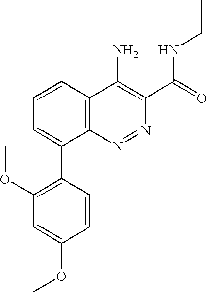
C1(OC)=C(C2=CC=CC3=C2N=NC(C(=O)NCC)=C3N)C=CC(OC)=C1
